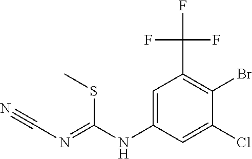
C(NC1=CC(C(F)(F)F)=C(Br)C(Cl)=C1)(=NC#N)SC
